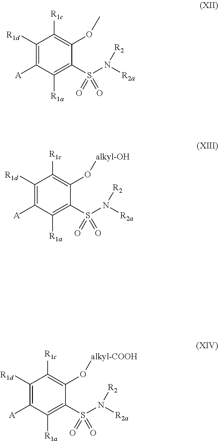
[A]C1=C([R1d])C([R1c])=C(OC)C(S(N([R2])[R2a])(=O)=O)=C1[R1a].C1([A])=C([R1d])C([R1c])=C(O[alkyl-OH])C(S(N([R2])[R2a])(=O)=O)=C1[R1a].C1([A])=C([R1d])C([R1c])=C(O[alkyl-COOH])C(S(N([R2])[R2a])(=O)=O)=C1[R1a]
